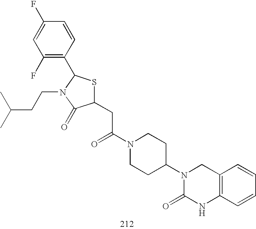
C1(CC(N2CCC(N3C(=O)NC4=C(C3)C=CC=C4)CC2)=O)SC(C2=C(F)C=C(F)C=C2)N(CCC(C)C)C1=O
